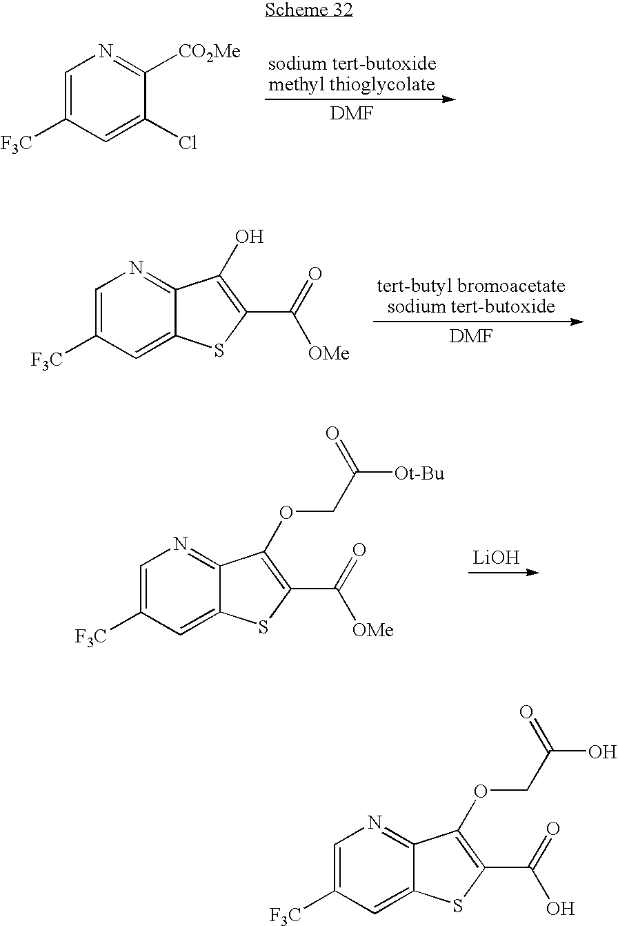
C1=C([F3C])C=C(Cl)C([CO2Me])=N1.C1([F3C])=CN=C2C(=C1)SC(C(=O)[OMe])=C2O.C1([F3C])=CN=C2C(=C1)SC(C(=O)[OMe])=C2OCC(=O)[Ot-Bu].[LiOH].C1([F3C])=CN=C2C(=C1)SC(C(=O)O)=C2OCC(=O)O
